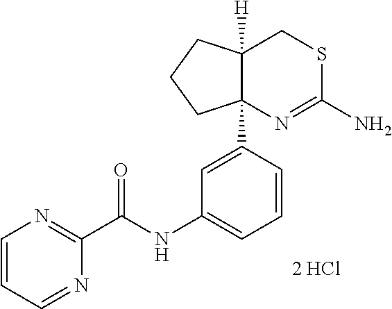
C1=CC=NC(C(NC2=CC=CC(C34N=C(N)SCC3([H])CCC4)=C2)=O)=N1.[2 HCl]
